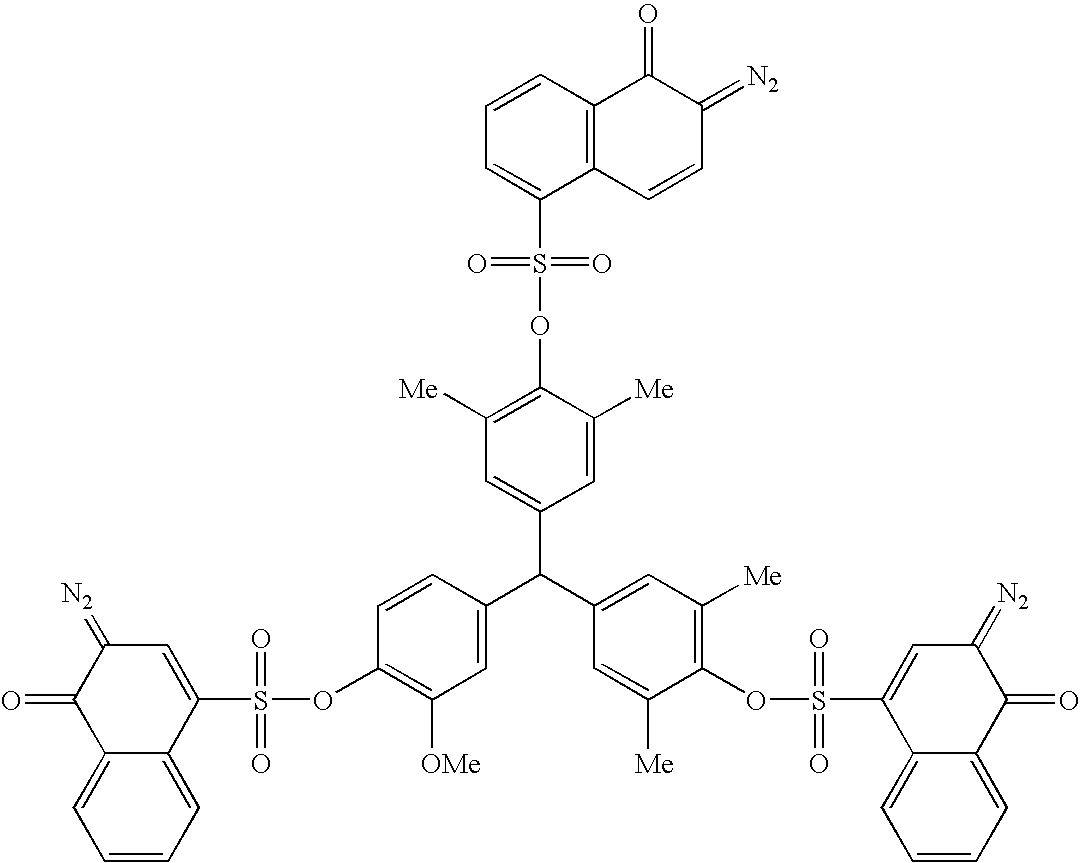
C1(S(=O)(=O)OC2=C([OMe])C=C(C(C3=CC([Me])=C(OS(=O)(=O)C4=CC(=[N2])C(=O)C5=CC=CC=C45)C([Me])=C3)C3=CC([Me])=C(OS(=O)(=O)C4=CC=CC5=C4C=CC(=[N2])C5=O)C([Me])=C3)C=C2)=CC(=[N2])C(=O)C2=CC=CC=C12
